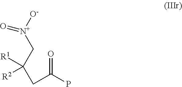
C(CC(P)=O)(C[N+]([O-])=O)([R1])[R2]
